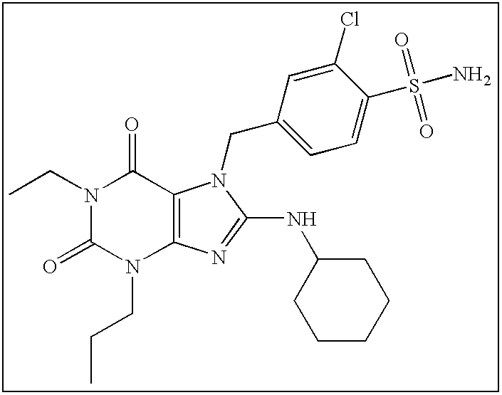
C(N1C(=O)N(CCC)C2=C(C1=O)N(CC1=CC=C(S(N)(=O)=O)C(Cl)=C1)C(NC1CCCCC1)=N2)C
